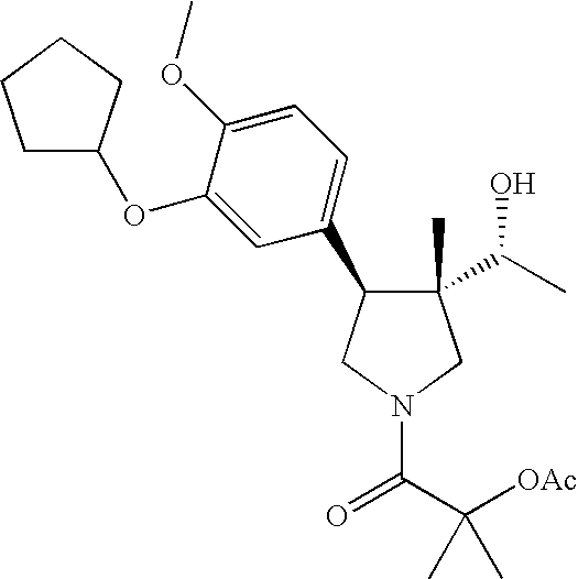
C1(C)(C(C)O)C(C2=CC=C(OC)C(OC3CCCC3)=C2)CN(C(C([OAc])(C)C)=O)C1
